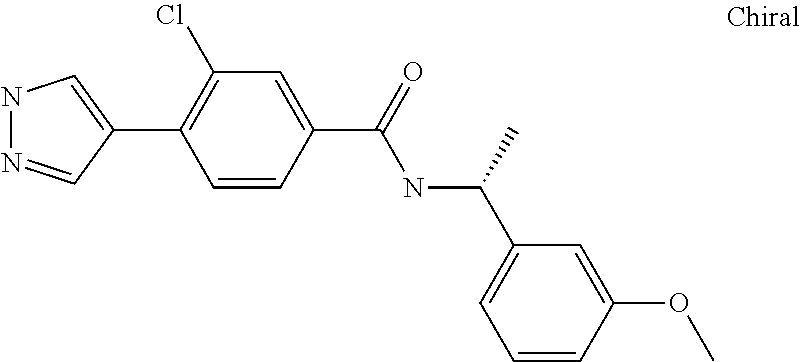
N1N=CC(C2=C(Cl)C=C(C(NC(C3=CC=CC(OC)=C3)C)=O)C=C2)=C1
